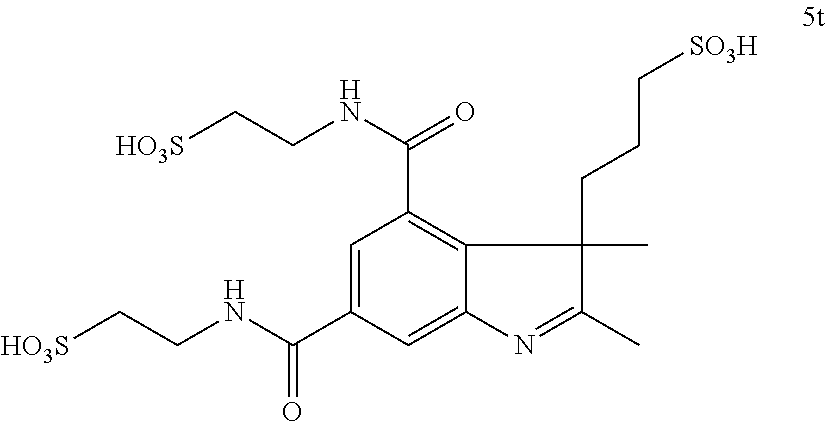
C1=C(C(NCC[HO3S])=O)C=C2C(=C1C(NCC[HO3S])=O)C(CCC[SO3H])(C)C(C)=N2
